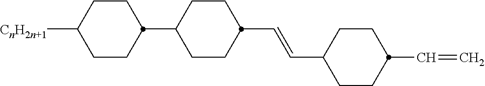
C1CC(C=CC2CCC(C3CCC([CnH2n+1])CC3)CC2)CCC1C=C
